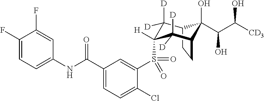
C12CCC(C([D])([D])C(S(C3=CC(C(NC4=CC=C(F)C(F)=C4)=O)=CC=C3Cl)(=O)=O)([H])C1([D])[D])C2(O)C(C([CD3])O)O
